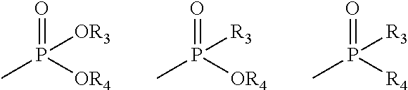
CP([OR4])(=O)[OR3].CP([OR4])(=O)[R3].CP([R4])(=O)[R3]
